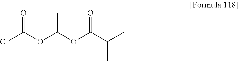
ClC(OC(OC(C(C)C)=O)C)=O
